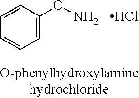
C1=C(ON)C=CC=C1.Cl
